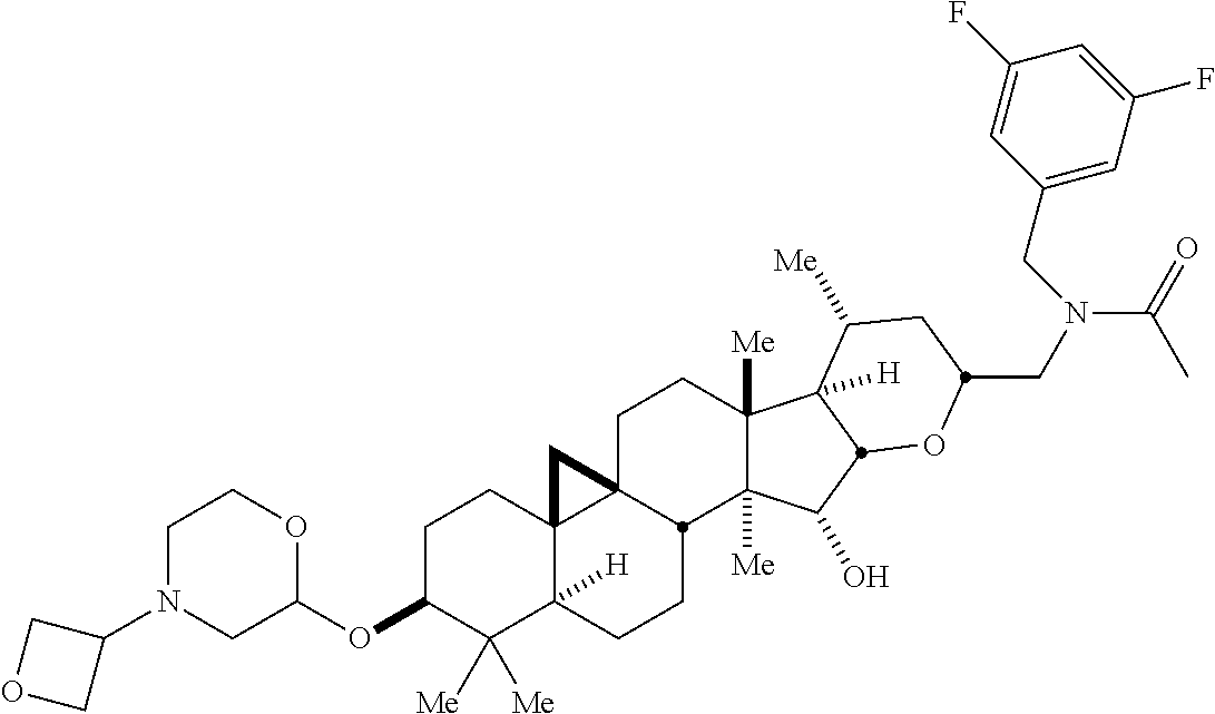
C1(N2CC(OC3C([Me])([Me])C4([H])C5(CC3)C3(CCC6([Me])C([Me])(C(O)C7C6([H])C([Me])CC(CN(C(C)=O)CC6=CC(F)=CC(F)=C6)O7)C3CC4)C5)OCC2)COC1
